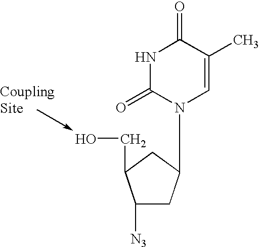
C1([N3])CC(N2C=C(C)C(=O)NC2=O)CC1CO
